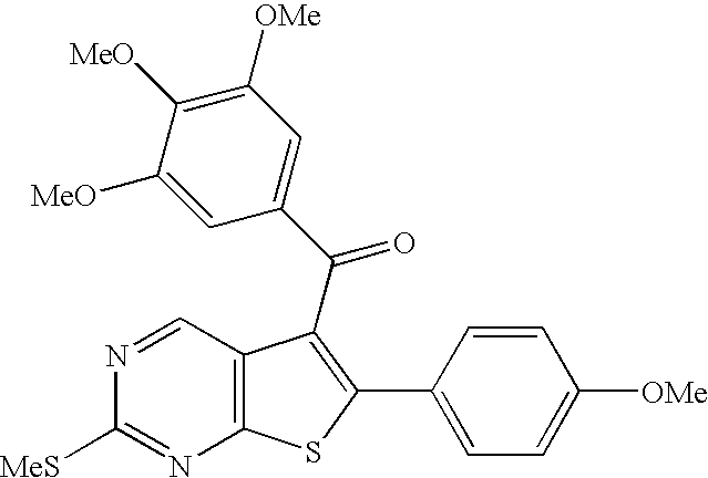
N1=CC2=C(N=C1[MeS])SC(C1=CC=C([OMe])C=C1)=C2C(=O)C1=CC([OMe])=C([MeO])C([MeO])=C1
